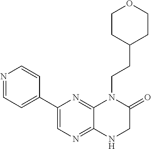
N1=CC=C(C2=CN=C3C(=N2)N(CCC2CCOCC2)C(=O)CN3)C=C1
